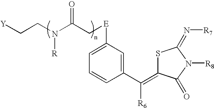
[Y]CCN(C(C[E]C1=CC=CC(C([R6])=C2SC(=N[R7])N([R8])C2=O)=C1)=O)[R]
